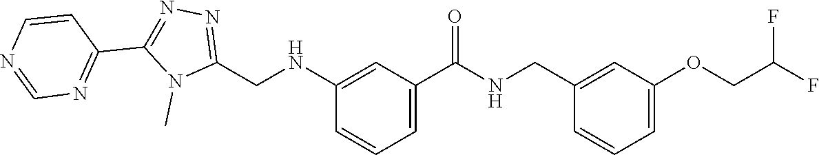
C1=NC=CC(C2=NN=C(CNC3=CC(C(=O)NCC4=CC(OCC(F)F)=CC=C4)=CC=C3)N2C)=N1
